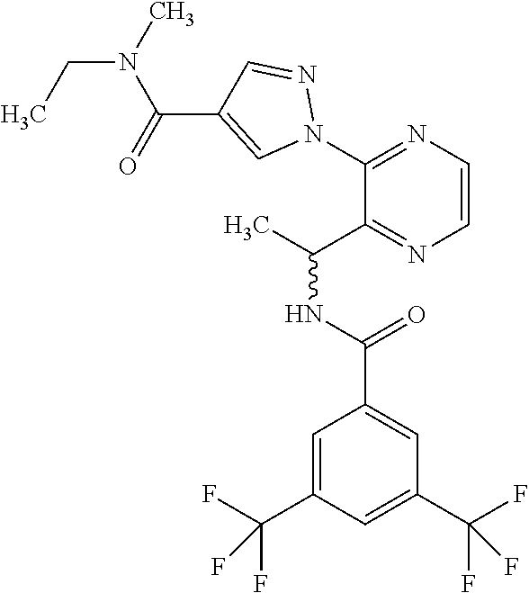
C(=O)(N(CC)C)C1=CN(C2=NC=CN=C2C(C)NC(=O)C2=CC(C(F)(F)F)=CC(C(F)(F)F)=C2)N=C1
